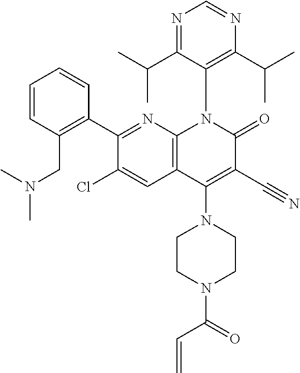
N1=C(C(C)C)C(N2C3=C(C(N4CCN(C(C=C)=O)CC4)=C(C#N)C2=O)C=C(Cl)C(C2=C(CN(C)C)C=CC=C2)=N3)=C(C(C)C)N=C1
